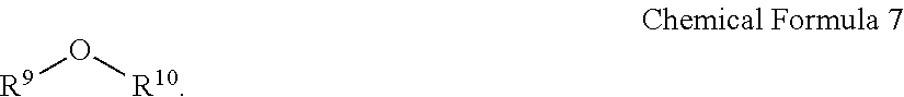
[R9]O[R10]
